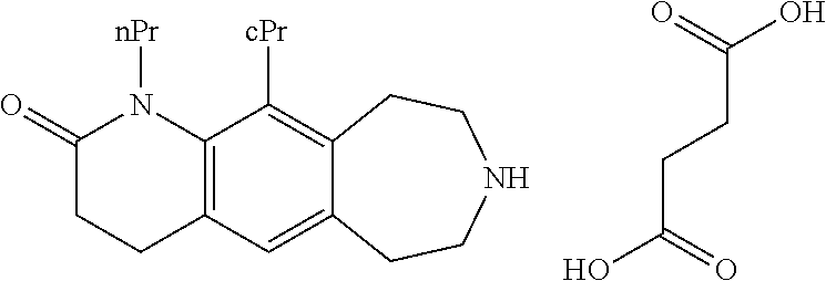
C(CCC(=O)O)(=O)O.C12=C(C=C3C(=C1[cPr])CCNCC3)CCC(=O)N2[nPr]
